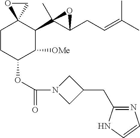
O(C1C([OMe])C(C2(C)C(CC=C(C)C)O2)C2(CC1)CO2)C(N1CC(CC2=NC=CN2)C1)=O
